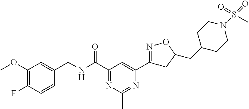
C1(OC)=C(F)C=CC(CNC(C2=NC(C)=NC(C3=NOC(CC4CCN(S(C)(=O)=O)CC4)C3)=C2)=O)=C1
